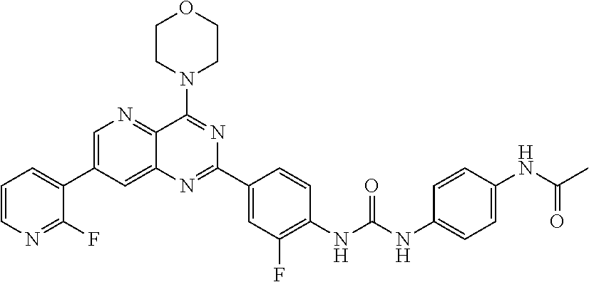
C1=CN=C(F)C(C2=CN=C3C(=C2)N=C(C2=CC(F)=C(NC(NC4=CC=C(NC(C)=O)C=C4)=O)C=C2)N=C3N2CCOCC2)=C1
